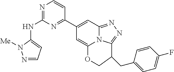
N1=C(NC2=CC=NN2[Me])N=C(C2=CC3=NN=C4N3C(=C2)OCC4CC2=CC=C(F)C=C2)C=C1
